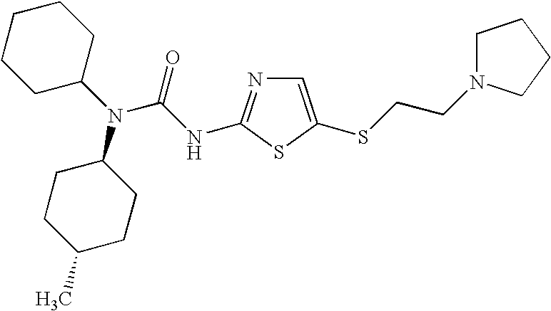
C1=C(SCCN2CCCC2)SC(NC(N(C2CCCCC2)C2CCC(C)CC2)=O)=N1
